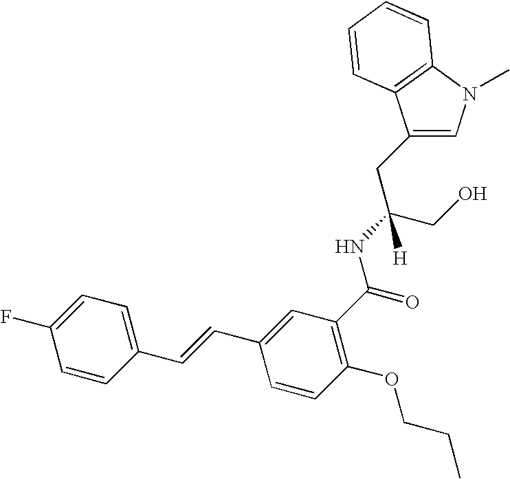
C1(CC(CO)(NC(=O)C2=C(OCCC)C=CC(C=CC3=CC=C(F)C=C3)=C2)[H])=CN(C)C2=C1C=CC=C2
